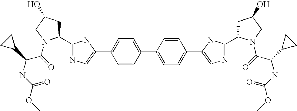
C1(C2CC(O)CN2C(C(NC(=O)OC)C2CC2)=O)=NC=C(C2=CC=C(C3=CC=C(C4=CN=C(C5CC(O)CN5C(=O)C(NC(=O)OC)C5CC5)N4)C=C3)C=C2)N1
